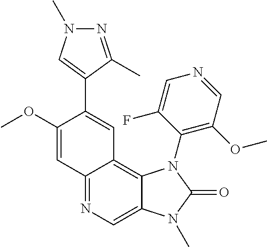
C12=NC=C3C(=C1C=C(C1=CN(C)N=C1C)C(OC)=C2)N(C1=C(OC)C=NC=C1F)C(=O)N3C
